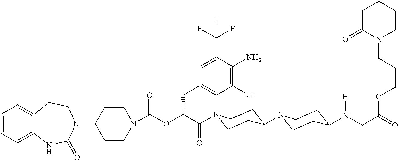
C1(N2CCC3=CC=CC=C3NC2=O)CCN(C(OC(C(=O)N2CCC(N3CCC(N(CC(=O)OCCCN4CCCCC4=O)[H])CC3)CC2)CC2=CC(Cl)=C(N)C(C(F)(F)F)=C2)=O)CC1
